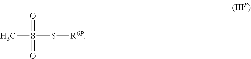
CS(S[R6P])(=O)=O
